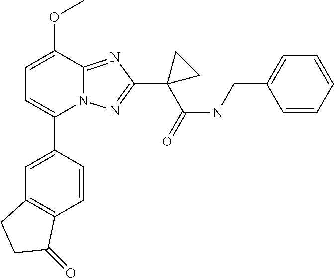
C1=C(OC)C2=NC(C3(C(NCC4=CC=CC=C4)=O)CC3)=NN2C(C2=CC3=C(C=C2)C(=O)CC3)=C1
